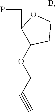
PCC1C(OCC#C)CC(B)O1
